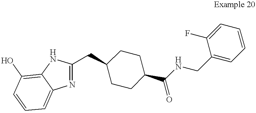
C1(CC2CCC(C(NCC3=CC=CC=C3F)=O)CC2)=NC2=CC=CC(O)=C2N1
